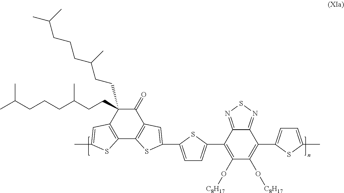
C1(=O)C(CCC(CCCC(C)C)C)(CCC(CCCC(C)C)C)C2=C(C3=C1C=C(C1=CC=C(C4=C(O[C8H17])C(O[C8H17])=C(C5=CC=C(C)S5)C5=NSN=C45)S1)S3)SC(C)=C2
